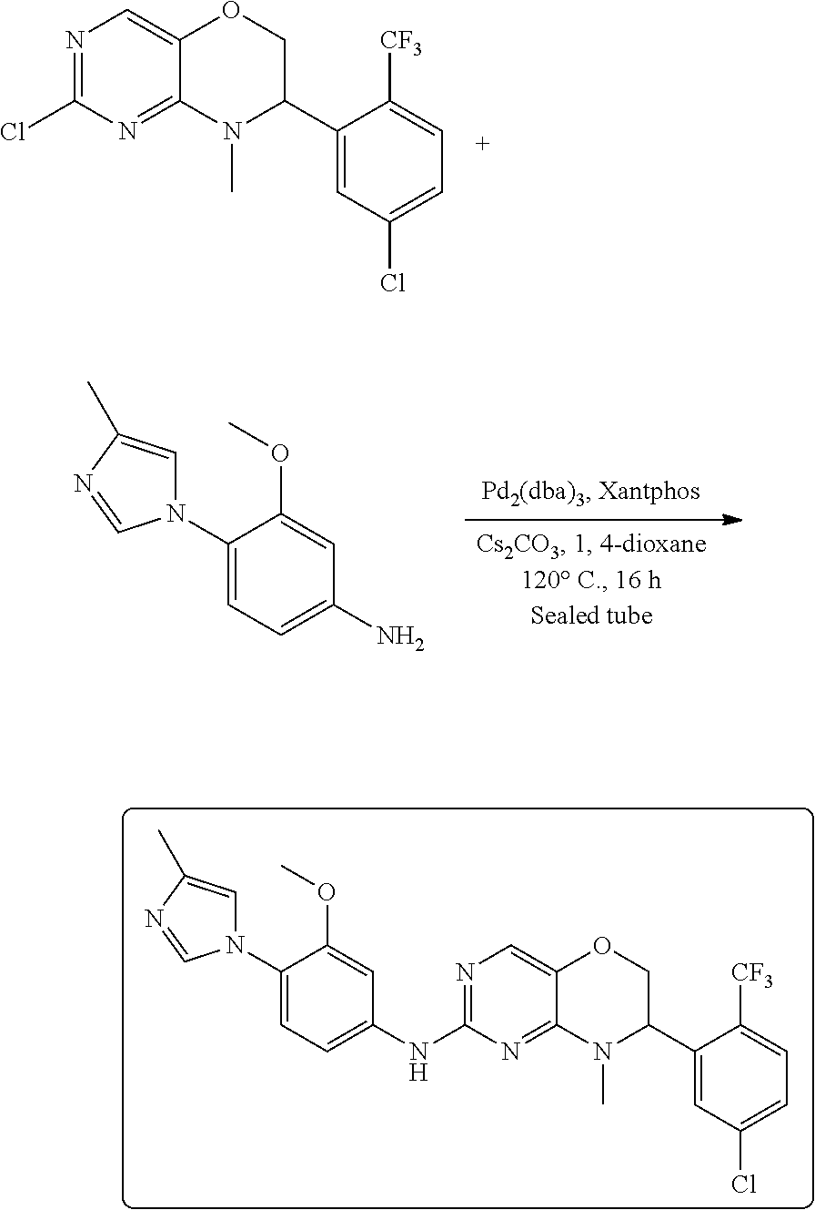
C1(N2C=C(C)N=C2)=CC=C(N)C=C1OC.N1=C(Cl)N=C2C(=C1)OCC(C1=CC(Cl)=CC=C1[CF3])N2C.C1(N2C=C(C)N=C2)=CC=C(NC2=NC=C3C(=N2)N(C)C(C2=CC(Cl)=CC=C2[CF3])CO3)C=C1OC
